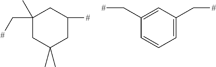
C1(C[#])(C)CC(C)(C)CC([#])C1.C1(C[#])=CC(C[#])=CC=C1
